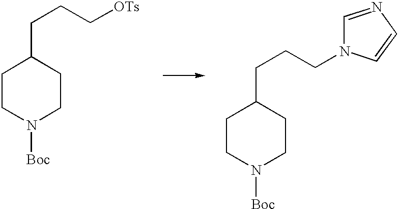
C1CN([Boc])CCC1CCC[OTs].C1CN([Boc])CCC1CCCN1C=NC=C1
